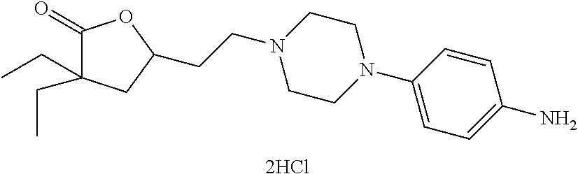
C1(=O)C(CC)(CC)CC(CCN2CCN(C3=CC=C(N)C=C3)CC2)O1.[2HCl]
